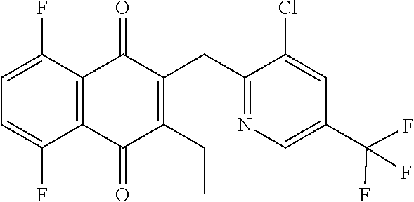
C1=C(F)C2=C(C(F)=C1)C(=O)C(CC)=C(CC1=NC=C(C(F)(F)F)C=C1Cl)C2=O
